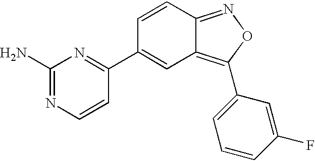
NC1=NC=CC(C2=CC3=C(C4=CC=CC(F)=C4)ON=C3C=C2)=N1
